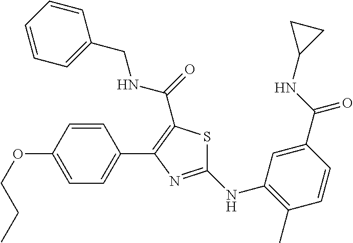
C1(NC2=C(C)C=CC(C(NC3CC3)=O)=C2)=NC(C2=CC=C(OCCC)C=C2)=C(C(=O)NCC2=CC=CC=C2)S1
